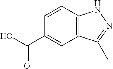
C1(C(O)=O)=CC2=C(C=C1)NN=C2C
